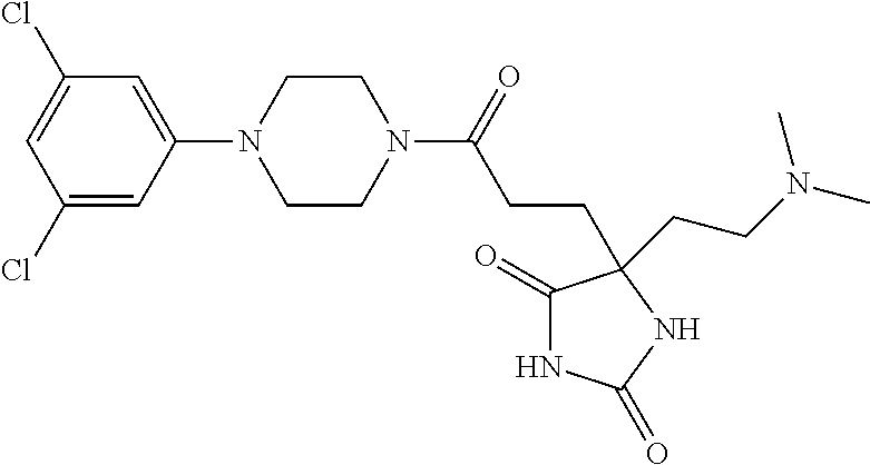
C1(Cl)=CC(N2CCN(C(=O)CCC3(CCN(C)C)C(=O)NC(=O)N3)CC2)=CC(Cl)=C1
